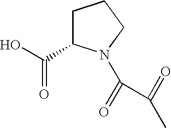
C1C(C(=O)O)N(C(=O)C(=O)C)CC1
